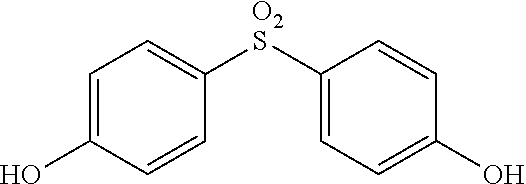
C1=C(O)C=CC([O2S]C2=CC=C(O)C=C2)=C1
